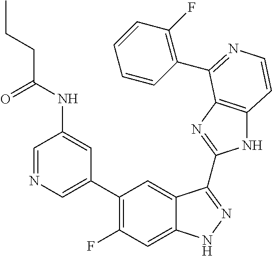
C1=C(C2=C(F)C=C3C(=C2)C(C2=NC4=C(N2)C=CN=C4C2=C(F)C=CC=C2)=NN3)C=C(NC(CCC)=O)C=N1
